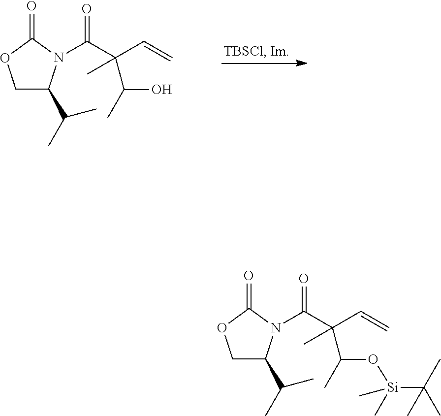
C1C(C(C)C)N(C(C(C=C)(C(C)O)C)=O)C(=O)O1.C1C(C(C)C)N(C(C(C=C)(C(C)O[Si](C(C)(C)C)(C)C)C)=O)C(=O)O1
